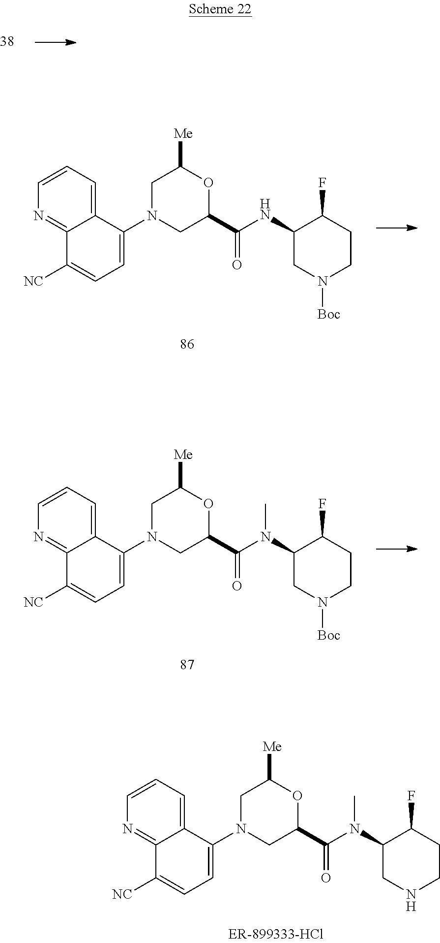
C1=CN=C2C(=C1)C(N1CC(C(N(C3CNCCC3F)C)=O)OC([Me])C1)=CC=C2[NC].C1=CN=C2C(=C1)C(N1CC(C(NC3CN([Boc])CCC3F)=O)OC([Me])C1)=CC=C2[NC].C1=CN=C2C(=C1)C(N1CC(C(N(C3CN([Boc])CCC3F)C)=O)OC([Me])C1)=CC=C2[NC]
